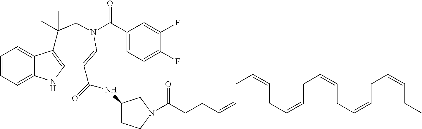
C1=CC=C2C(=C1)C1=C(N2)C(C(NC2CCN(C(CCC=CCC=CCC=CCC=CCC=CCC=CCC)=O)C2)=O)=CN(C(=O)C2=CC=C(F)C(F)=C2)CC1(C)C
